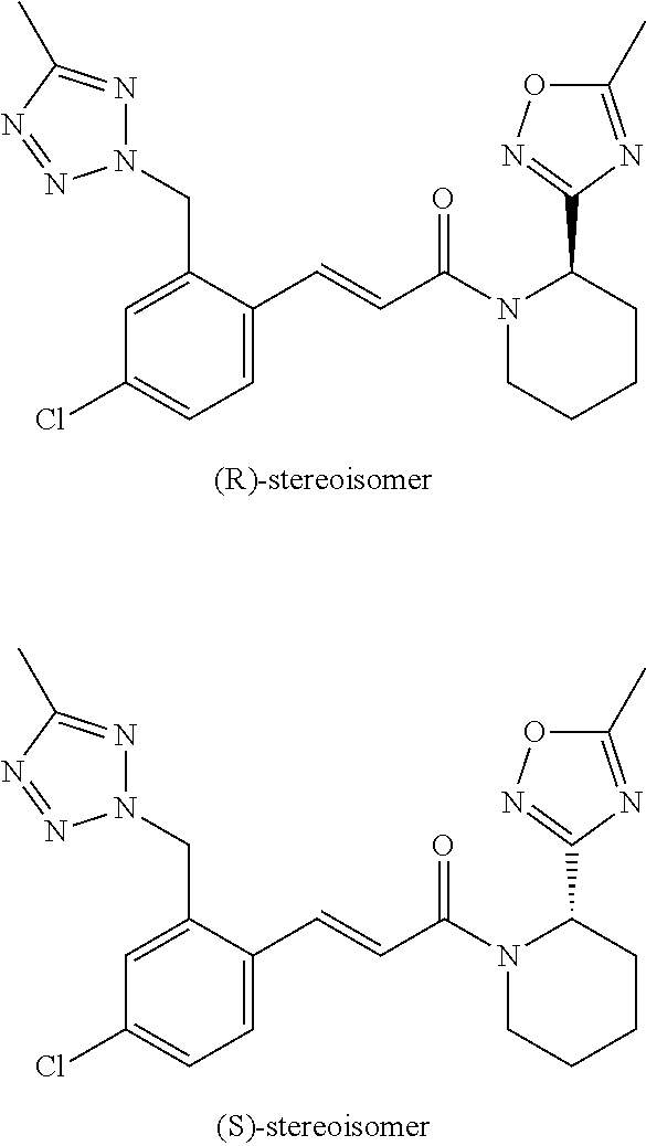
N1(CC2=CC(Cl)=CC=C2C=CC(N2CCCCC2C2=NOC(C)=N2)=O)N=C(C)N=N1.N1(CC2=CC(Cl)=CC=C2C=CC(N2CCCCC2C2=NOC(C)=N2)=O)N=C(C)N=N1
